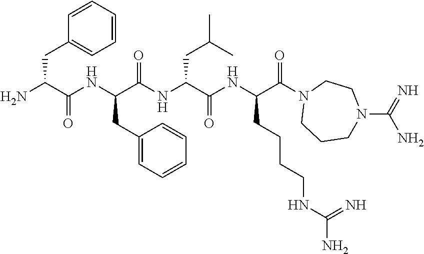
C1=CC(CC(N)C(NC(C(NC(C(NC(C(N2CCCN(C(N)=N)CC2)=O)CCCCNC(N)=N)=O)CC(C)C)=O)CC2=CC=CC=C2)=O)=CC=C1
